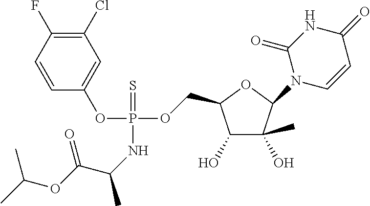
C1(O)C(O)(C)C(N2C=CC(=O)NC2=O)OC1COP(OC1=CC(Cl)=C(F)C=C1)(=S)NC(C)C(OC(C)C)=O
